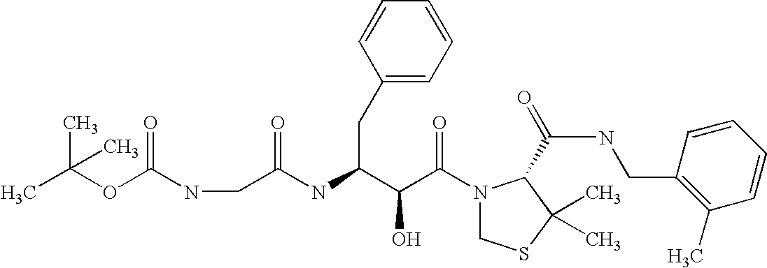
N(C(C(C(N1CSC(C)(C)C1C(NCC1=C(C)C=CC=C1)=O)=O)O)CC1=CC=CC=C1)C(=O)CNC(OC(C)(C)C)=O
